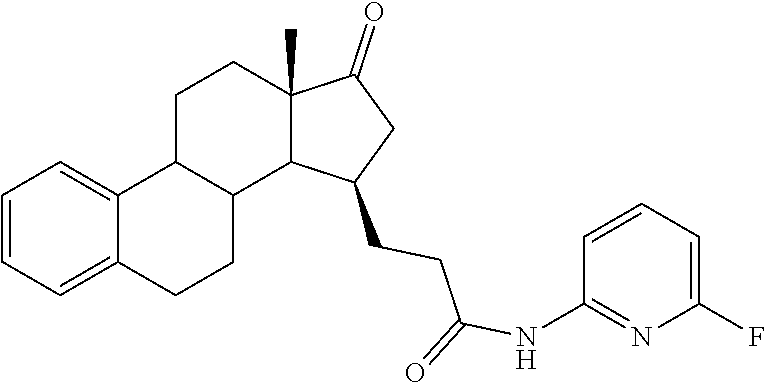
C1=CC=C2C(=C1)C1C(CC2)C2C(C)(CC1)C(=O)CC2CCC(=O)NC1=NC(F)=CC=C1
